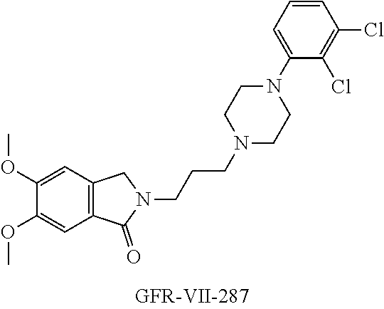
C12=C(C=C(OC)C(OC)=C1)CN(CCCN1CCN(C3=CC=CC(Cl)=C3Cl)CC1)C2=O
